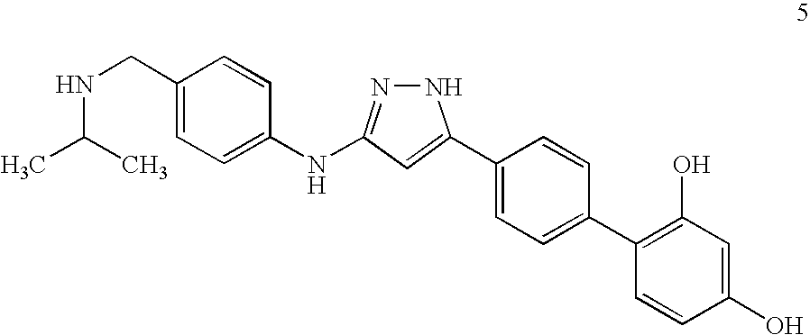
C1(C2=CC(NC3=CC=C(CNC(C)C)C=C3)=NN2)=CC=C(C2=C(O)C=C(O)C=C2)C=C1
